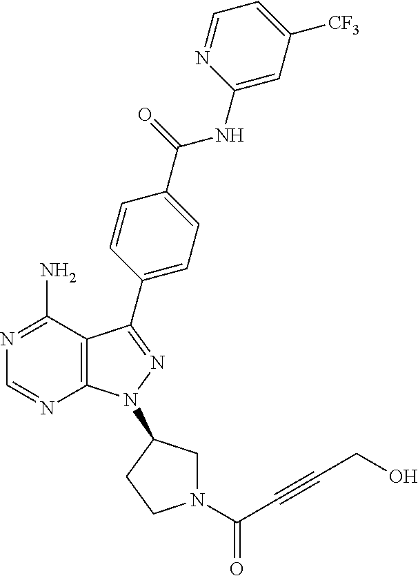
N1=C(N)C2=C(N=C1)N(C1CN(C(C#CCO)=O)CC1)N=C2C1=CC=C(C(=O)NC2=CC([CF3])=CC=N2)C=C1
